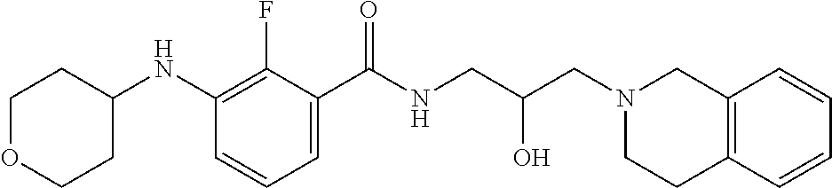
C1(NC2CCOCC2)=C(F)C(C(NCC(CN2CC3=C(CC2)C=CC=C3)O)=O)=CC=C1
